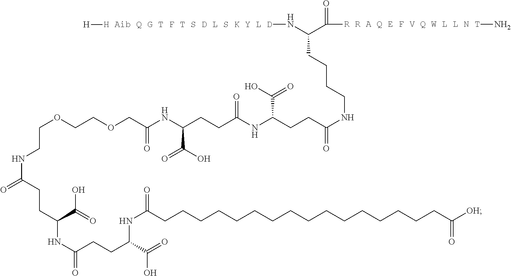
N(C(CCCCCCCCCCCCCCCCC([OH])=O)=O)C(C(O)=O)CCC(NC(CCC(NCCOCCOCC(NC(CCC(NC(CCC(NCCCCC(C([R R A Q E F V Q W L L N T]N)=O)N[H Aib Q G T F T S D L S K Y L D][H])=O)C(=O)O)=O)C(=O)O)=O)=O)C(O)=O)=O
